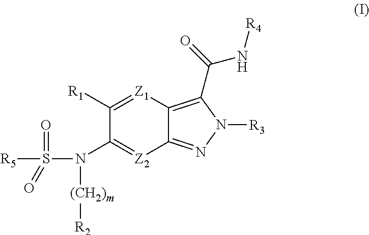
C1([R1])=[Z1]C2=C(C(N[R4])=O)N([R3])N=C2[Z2]=C1N([(CH2)m][R2])S(=O)([R5])=O
